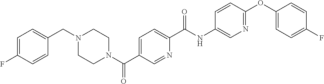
N1(C(C2=CC=C(C(NC3=CN=C(OC4=CC=C(F)C=C4)C=C3)=O)N=C2)=O)CCN(CC2=CC=C(F)C=C2)CC1
